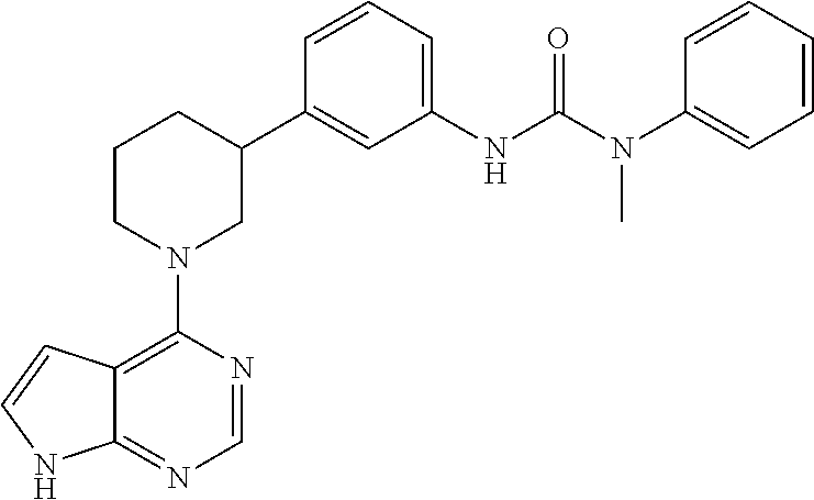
C12=C(N3CC(C4=CC(NC(N(C5=CC=CC=C5)C)=O)=CC=C4)CCC3)N=CN=C1NC=C2
